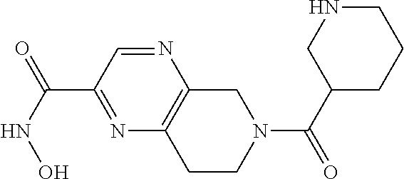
N1=CC(C(NO)=O)=NC2=C1CN(C(C1CCCNC1)=O)CC2
